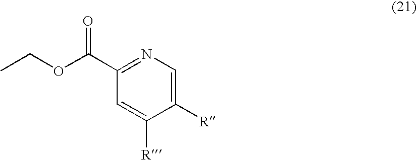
O(C(C1=NC=C([R])C([R])=C1)=O)CC
